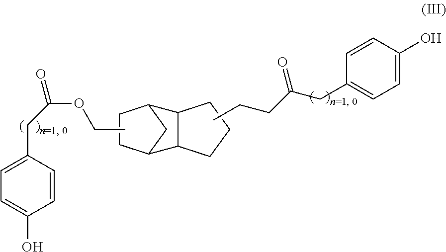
C1=C(CC(=O)OCC)C=CC(O)=C1.C1CC2CC1C1C2CCC1.CCCC(CC1=CC=C(O)C=C1)=O
